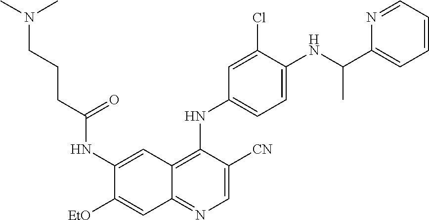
C1(NC(CCCN(C)C)=O)=CC2=C(NC3=CC=C(NC(C4=CC=CC=N4)C)C(Cl)=C3)C([CN])=CN=C2C=C1[OEt]
